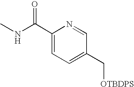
C1(C(NC)=O)=CC=C(C[OTBDPS])C=N1
